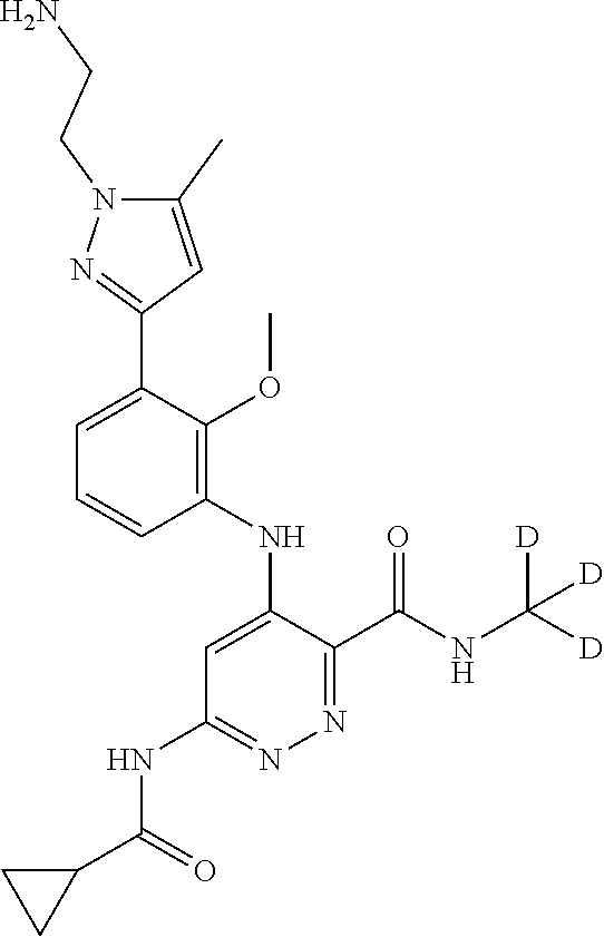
C1=CC=C(C2=NN(CCN)C(C)=C2)C(OC)=C1NC1=CC(NC(C2CC2)=O)=NN=C1C(NC([D])([D])[D])=O
